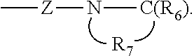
[Z](N[C(R6)])C.[R7]
